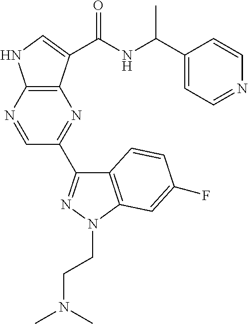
C1=NC2=C(N=C1C1=NN(CCN(C)C)C3=C1C=CC(F)=C3)C(C(NC(C1=CC=NC=C1)C)=O)=CN2
